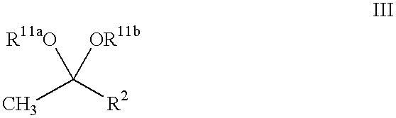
CC([R2])([R11aO])[OR11b]
